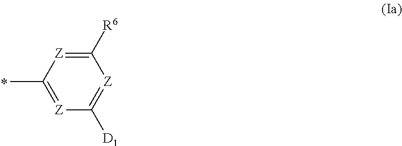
C1([R6])=[Z]C(C)=[Z]C([D1])=[Z]1
